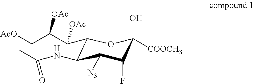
C1(C(C(C[AcO])[OAc])[OAc])C(NC(=O)C)C([N3])C(F)C(O)([COOCH3])O1
